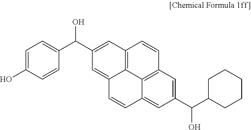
C1CCCC(C(C2=CC3=C4C(=C2)C=CC2=CC(C(C5=CC=C(O)C=C5)O)=CC(=C42)C=C3)O)C1
